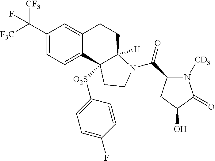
[F3C]C(C1=CC=C2C(=C1)CCC1([H])C2([O2S]C2=CC=C(F)C=C2)CCN1C(C1N([CD3])C(=O)C(O)C1)=O)([CF3])F
